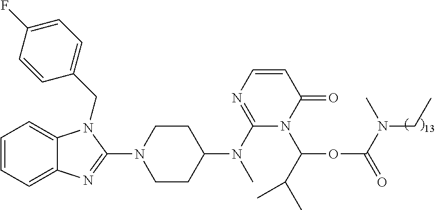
C1=CC=C2C(=C1)N(CC1=CC=C(F)C=C1)C(N1CCC(N(C3=NC=CC(=O)N3C(OC(=O)N(C)CC)C(C)C)C)CC1)=N2
